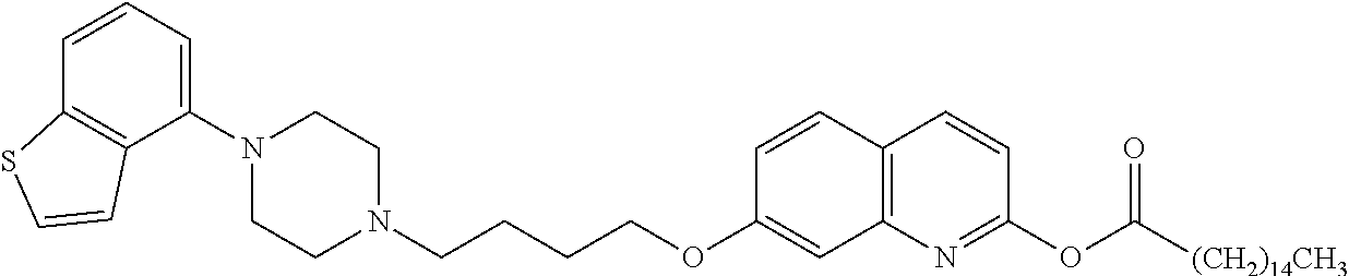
C1N(C2=CC=CC3=C2C=CS3)CCN(CCCCOC2=CC3=C(C=C2)C=CC(OC([(CH2)14CH3])=O)=N3)C1
